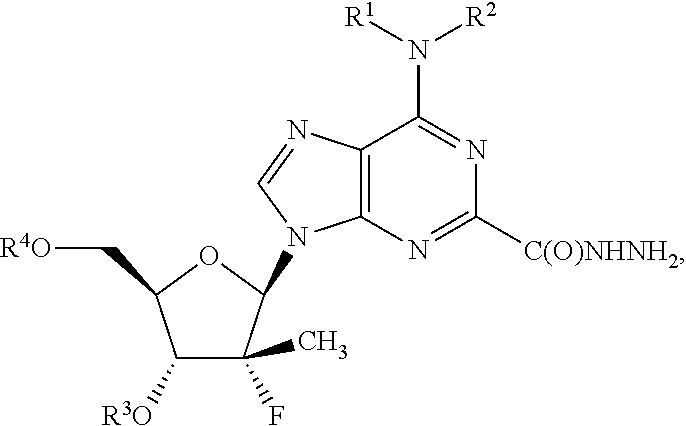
N1=C(N([R2])[R1])C2=C(N(C3C(C)(F)C([R3O])C(C[R4O])O3)C=N2)N=C1[C(O)NHNH2]
